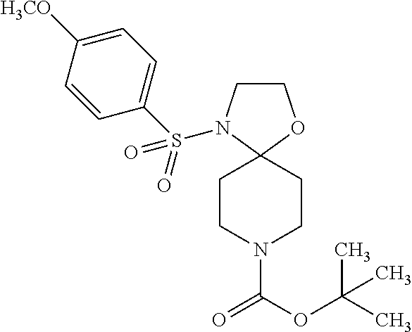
C1CN(S(=O)(C2=CC=C([H3CO])C=C2)=O)C2(O1)CCN(C(OC(C)(C)C)=O)CC2
